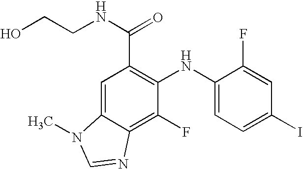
C(C1=C(NC2=CC=C(I)C=C2F)C(F)=C2C(=C1)N(C)C=N2)(NCCO)=O
